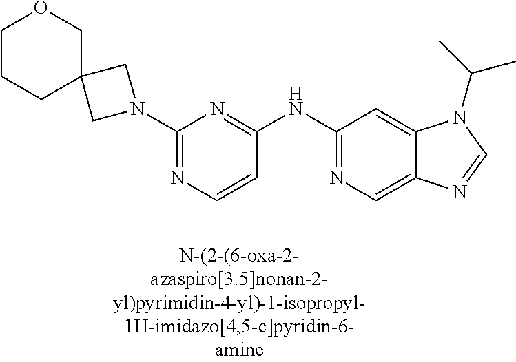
C1=CC(NC2=NC=C3C(=C2)N(C(C)C)C=N3)=NC(N2CC3(C2)COCCC3)=N1
